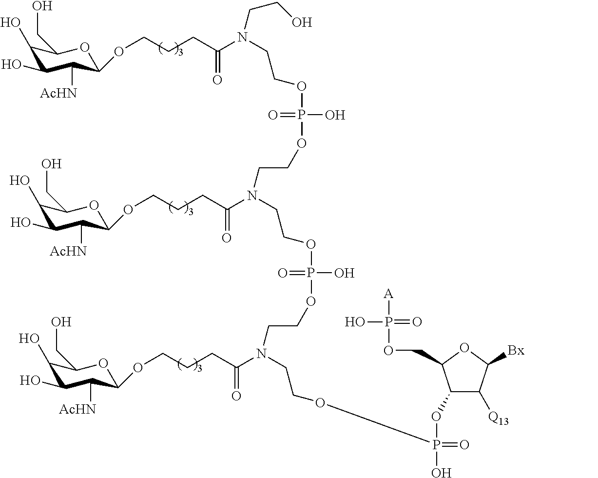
C1(O)C(O)C([AcHN])C(OCCCC(N(CCOP(OCCN(C(CCCOC2C([AcHN])C(O)C(O)C(CO)O2)=O)CCOP(OCCN(CCOP(OC2C([Q13])C([Bx])OC2COP([A])(=O)O)(O)=O)C(CCCOC2C([AcHN])C(O)C(O)C(CO)O2)=O)(O)=O)(O)=O)CCO)=O)OC1CO
